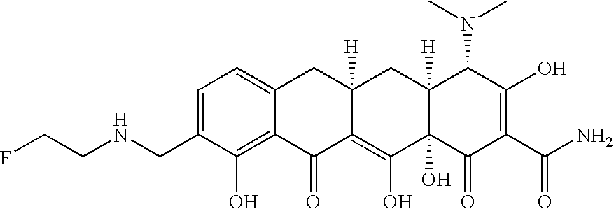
N(CC1=CC=C2C(=C1O)C(=O)C1=C(O)C3(O)C([H])(CC1([H])C2)C(N(C)C)C(O)=C(C(N)=O)C3=O)CCF
